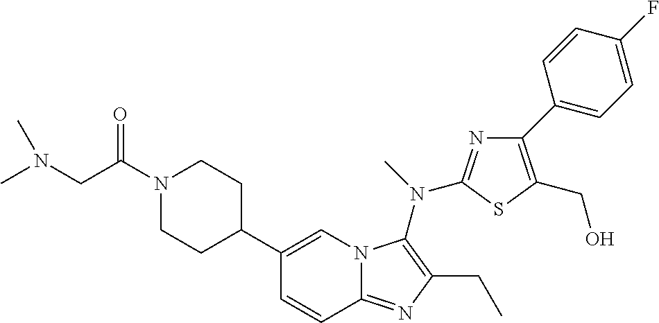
C1(C2CCN(C(=O)CN(C)C)CC2)=CN2C(=NC(CC)=C2N(C)C2=NC(C3=CC=C(F)C=C3)=C(CO)S2)C=C1
